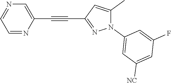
C1=NC(C#CC2=NN(C3=CC([NC])=CC(F)=C3)C(C)=C2)=CN=C1
